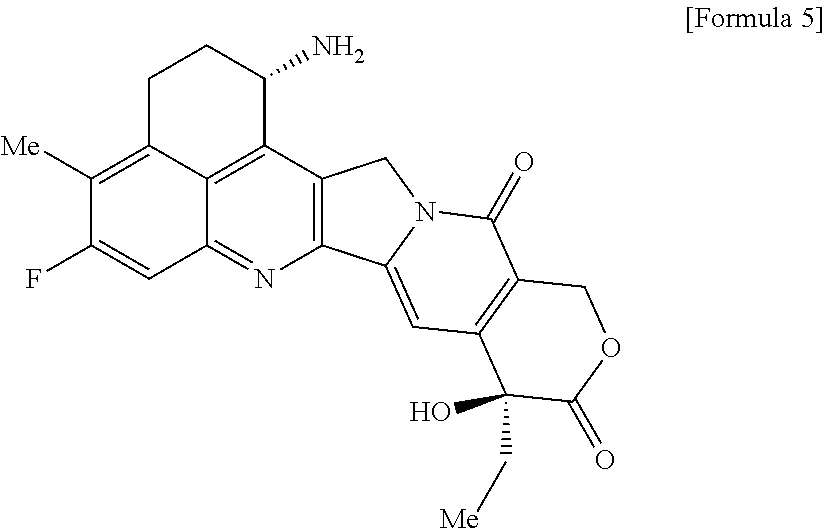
C12=C(C3=CC4=C(C(=O)N3C1)COC(=O)C4(C[Me])O)N=C1C3=C2C(N)CCC3=C([Me])C(F)=C1
